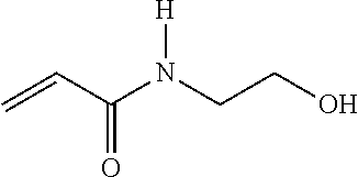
C=CC(N(CCO)[H])=O
